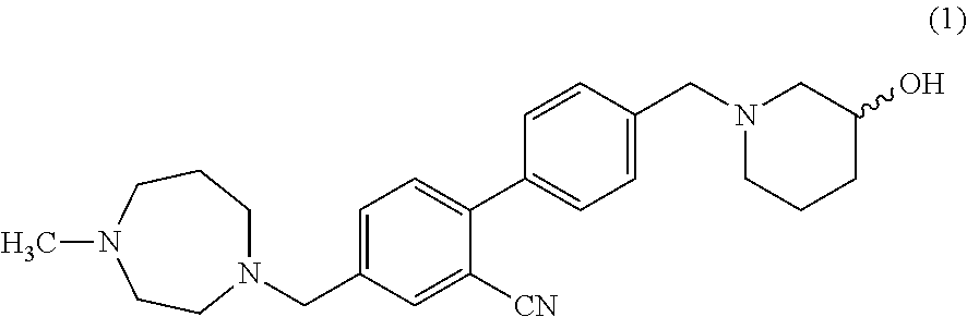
N1(CC2=CC=C(C3=CC=C(CN4CCCC(O)C4)C=C3)C([CN])=C2)CCCN(C)CC1
